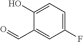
C1(F)=CC=C(O)C(C=O)=C1
